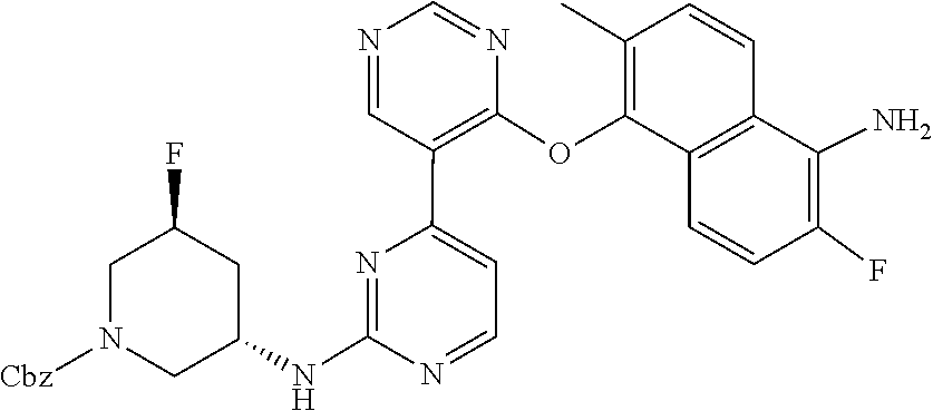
C1(NC2CC(F)CN([Cbz])C2)=NC(C2=C(OC3=C(C)C=CC4=C3C=CC(F)=C4N)N=CN=C2)=CC=N1
